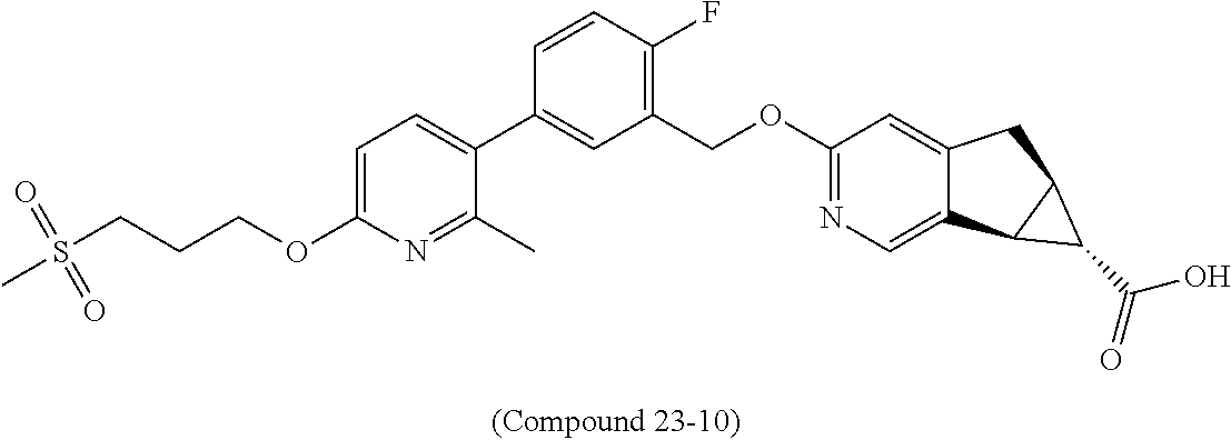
C1(C)=NC(OCCCS(C)(=O)=O)=CC=C1C1=CC(COC2=NC=C3C(=C2)CC2C3C2C(=O)O)=C(F)C=C1
